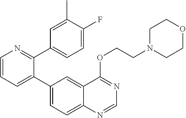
C1=CN=C(C2=CC=C(F)C(C)=C2)C(C2=CC=C3C(=C2)C(OCCN2CCOCC2)=NC=N3)=C1
